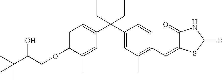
CC(C(COC1=CC=C(C(C2=CC(C)=C(C=C3C(=O)NC(=O)S3)C=C2)(CC)CC)C=C1C)O)(C)C
